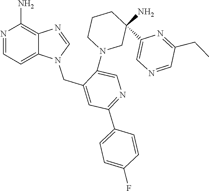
C1=NC=C(C2(N)CCCN(C3=CN=C(C4=CC=C(F)C=C4)C=C3CN3C=NC4=C(N)N=CC=C34)C2)N=C1CC
